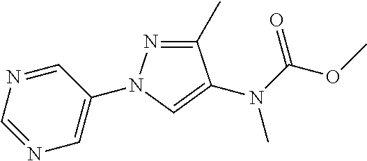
N1=CC(N2N=C(C)C(N(C(OC)=O)C)=C2)=CN=C1
